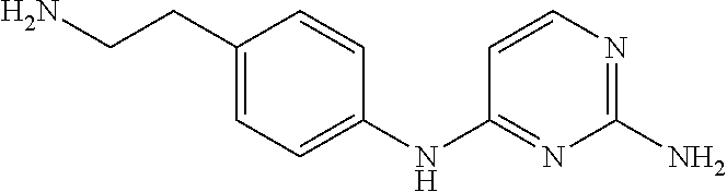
C1(CCN)=CC=C(NC2=NC(N)=NC=C2)C=C1
